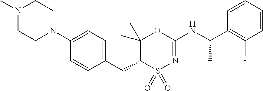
C1=C(N2CCN(C)CC2)C=CC(CC2C(C)(C)OC(NC(C3=C(F)C=CC=C3)C)=NS2(=O)=O)=C1
